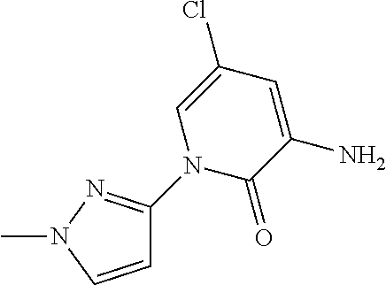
C1=CN(C)N=C1N1C(=O)C(N)=CC(Cl)=C1
